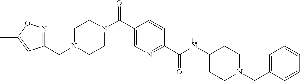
C(N1CCN(C(C2=CN=C(C(NC3CCN(CC4=CC=CC=C4)CC3)=O)C=C2)=O)CC1)C1=NOC(C)=C1
